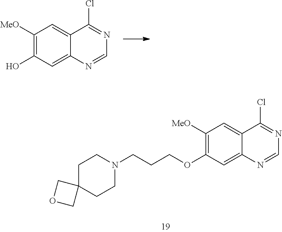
C1([MeO])=C(O)C=C2C(=C1)C(Cl)=NC=N2.C1([MeO])=C(OCCCN2CCC3(CC2)COC3)C=C2C(=C1)C(Cl)=NC=N2
